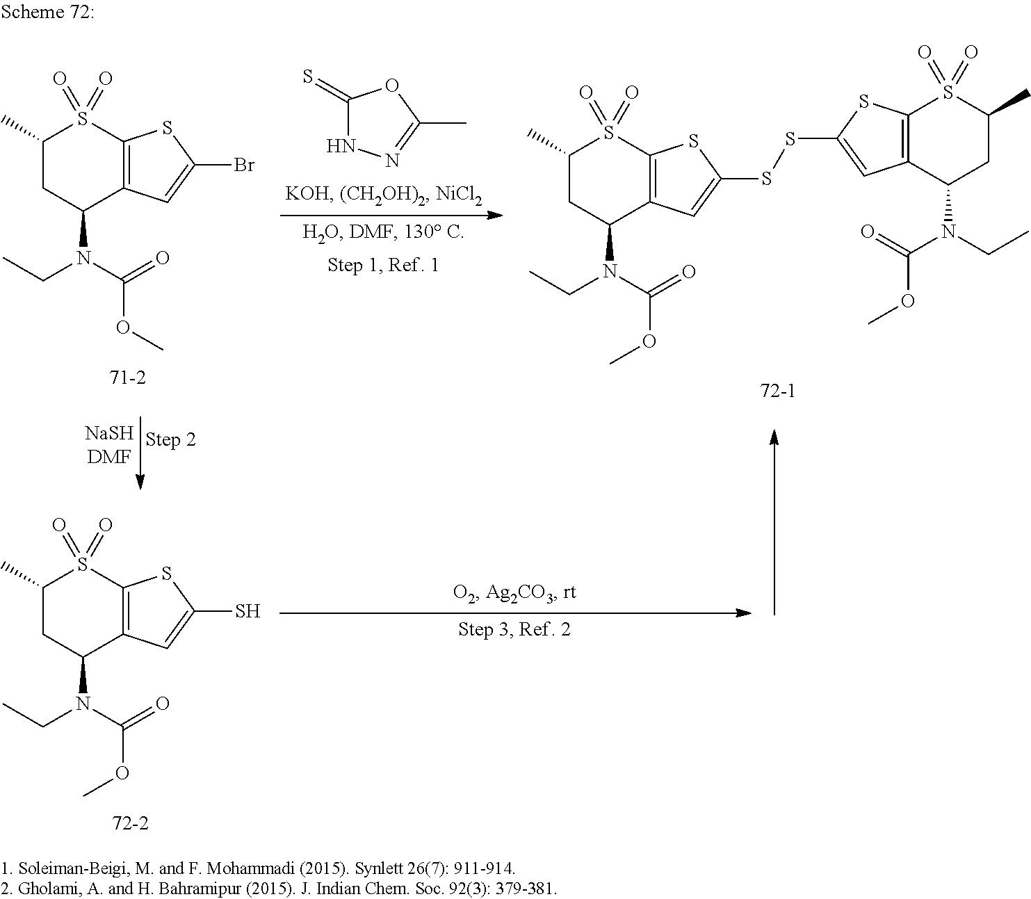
C1(C)CC(N(CC)C(OC)=O)C2=C(S1(=O)=O)SC(Br)=C2.C1(=S)NN=C(C)O1.C1(C)CC(N(CC)C(OC)=O)C2=C(S1(=O)=O)SC(SSC1=CC3=C(S(=O)(=O)C(C)CC3N(CC)C(OC)=O)S1)=C2.C1(C)CC(N(CC)C(OC)=O)C2=C(S1(=O)=O)SC(S)=C2
